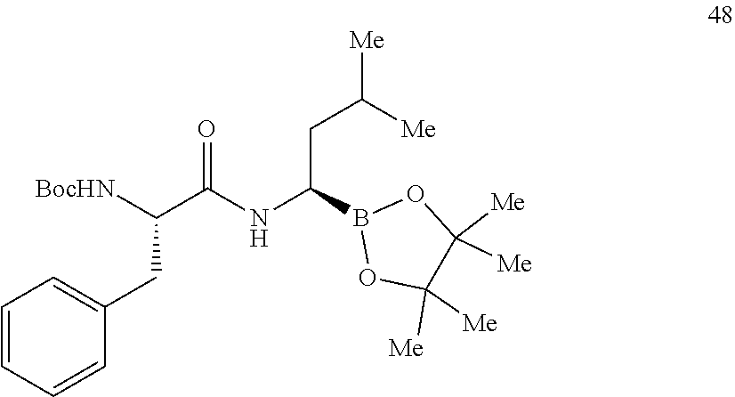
C(CC1=CC=CC=C1)(C(NC(CC([Me])[Me])B1OC([Me])([Me])C([Me])([Me])O1)=O)[BocHN]
